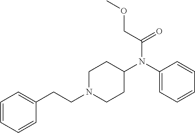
C1N(CCC2=CC=CC=C2)CCC(N(C2=CC=CC=C2)C(COC)=O)C1
